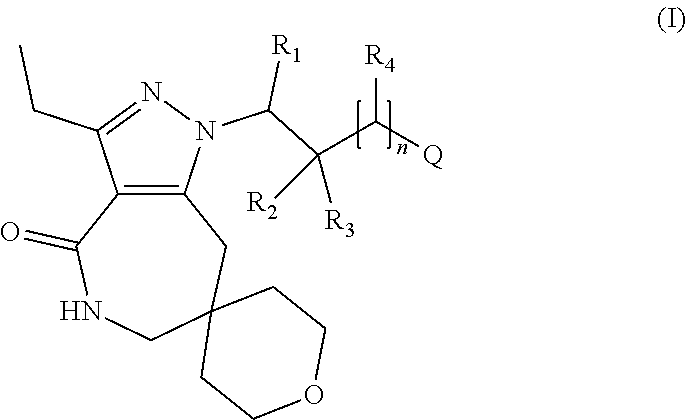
C12=C(C(CC)=NN1C([R1])C(C([Q])[R4])([R3])[R2])C(=O)NCC1(C2)CCOCC1
